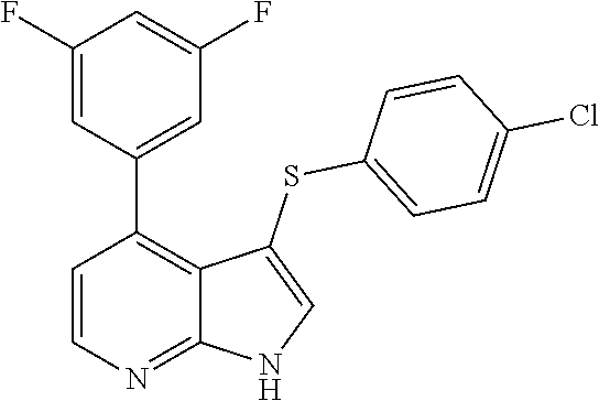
C1=CN=C2C(=C1C1=CC(F)=CC(F)=C1)C(SC1=CC=C(Cl)C=C1)=CN2
